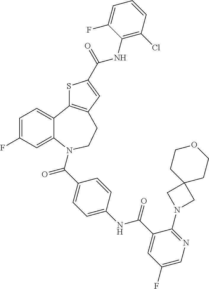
C1=C(F)C=C2C(=C1)C1=C(CCN2C(C2=CC=C(NC(C3=CC(F)=CN=C3N3CC4(C3)CCOCC4)=O)C=C2)=O)C=C(C(NC2=C(Cl)C=CC=C2F)=O)S1
